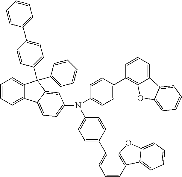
C1=CC=C2C(=C1)C(C1=CC=CC=C1)(C1=CC=C(C3=CC=CC=C3)C=C1)C1=CC(N(C3=CC=C(C4=C5C(=CC=C4)C4=CC=CC=C4O5)C=C3)C3=CC=C(C4=CC=CC5=C4OC4=CC=CC=C54)C=C3)=CC=C21
